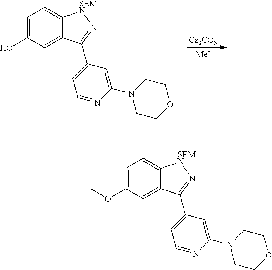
C1=C(OC)C=C2C(=C1)[SEMN]N=C2C1=CC=NC(N2CCOCC2)=C1.[Cs2CO3].[MeI].C1=C(O)C=C2C(=C1)[SEMN]N=C2C1=CC=NC(N2CCOCC2)=C1
